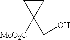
C1C([MeO2C])(CO)C1
